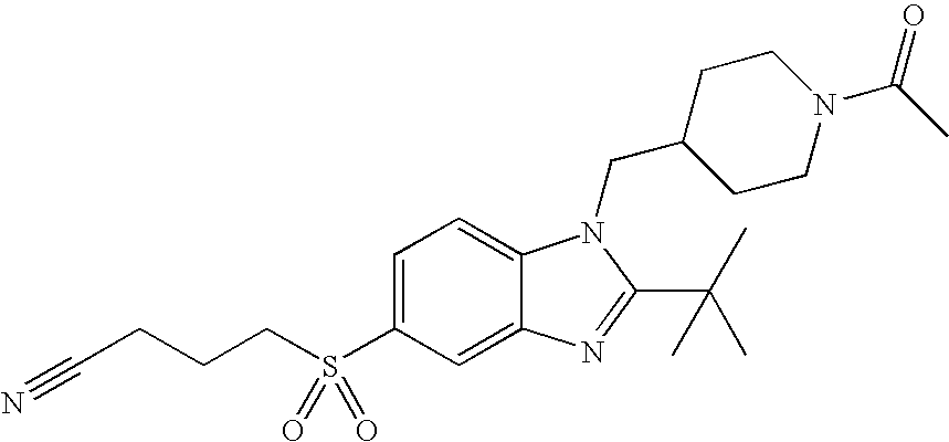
C1=C(S(CCCC#N)(=O)=O)C=C2C(=C1)N(CC1CCN(C(C)=O)CC1)C(C(C)(C)C)=N2
